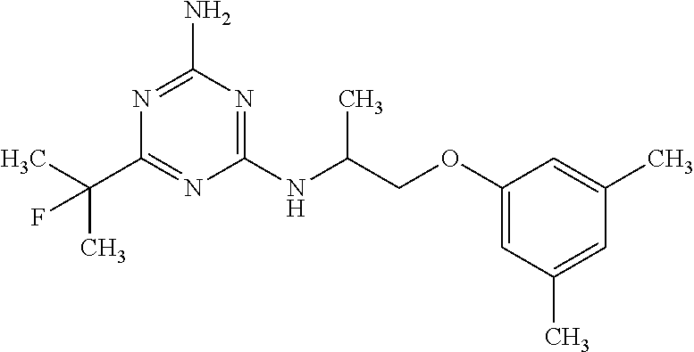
C1(NC(COC2=CC(C)=CC(C)=C2)C)=NC(N)=NC(C(C)(C)F)=N1
